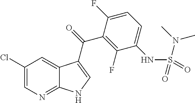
C1(Cl)=CN=C2C(=C1)C(C(=O)C1=C(F)C(NS(=O)(N(C)C)=O)=CC=C1F)=CN2
